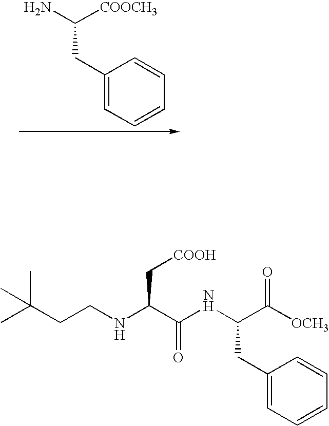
C1(CC(N)[COOCH3])=CC=CC=C1.C(CNC(C(NC(C([OCH3])=O)CC1=CC=CC=C1)=O)C[COOH])C(C)(C)C
